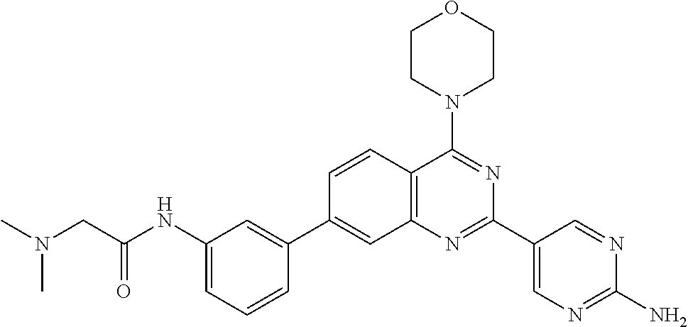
C1(NC(CN(C)C)=O)=CC=CC(C2=CC3=C(C(N4CCOCC4)=NC(C4=CN=C(N)N=C4)=N3)C=C2)=C1
